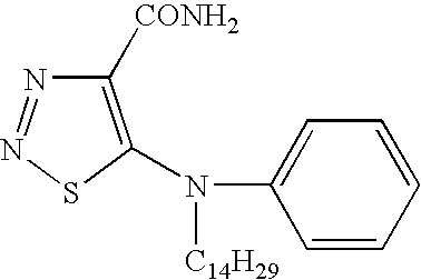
C1([CONH2])=C(N([C14H29])C2=CC=CC=C2)SN=N1
